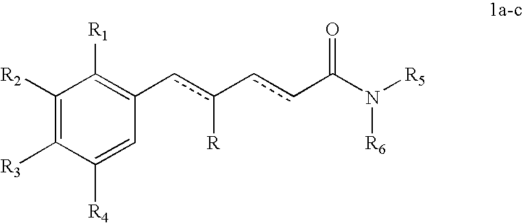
C1([R2])=C([R3])C([R4])=CC(cc(-ccC(N([R5])[R6])=O)[R])=C1[R1]
